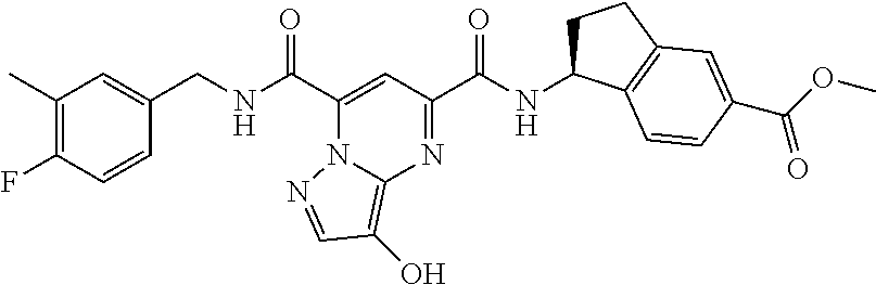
C1(C)=C(F)C=CC(CNC(C2=CC(C(NC3CCC4=C3C=CC(C(=O)OC)=C4)=O)=NC3=C(O)C=NN23)=O)=C1
